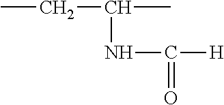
CCC(C)NC([H])=O
